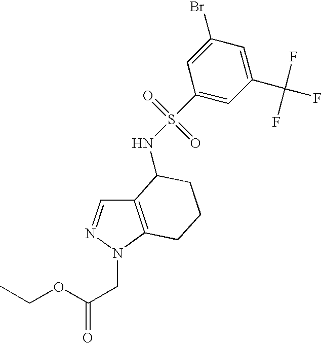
C12=C(N(CC(=O)OCC)N=C1)CCCC2NS(=O)(=O)C1=CC(C(F)(F)F)=CC(Br)=C1
